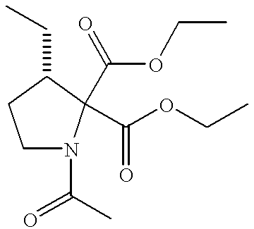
C1N(C(C)=O)C(C(OCC)=O)(C(OCC)=O)C(CC)C1
